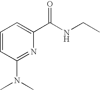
C1=CC(N(C)C)=NC(C(NCC)=O)=C1
